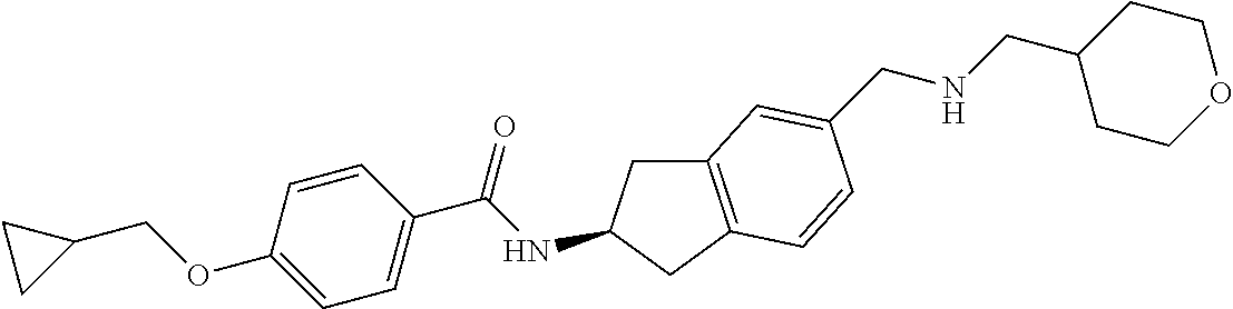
C1(OCC2CC2)=CC=C(C(NC2CC3=C(C2)C=CC(CNCC2CCOCC2)=C3)=O)C=C1
